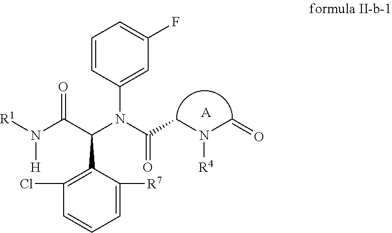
[R1]N(C(C(N(C(CN([R4])C=O)=O)C1=CC(F)=CC=C1)C1=C(Cl)C=CC=C1[R7])=O)[H].[A]
